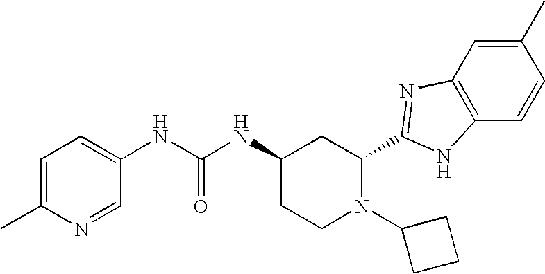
N(C(NC1CCN(C2CCC2)C(C2=NC3=C(C=CC(C)=C3)N2)C1)=O)C1=CC=C(C)N=C1
